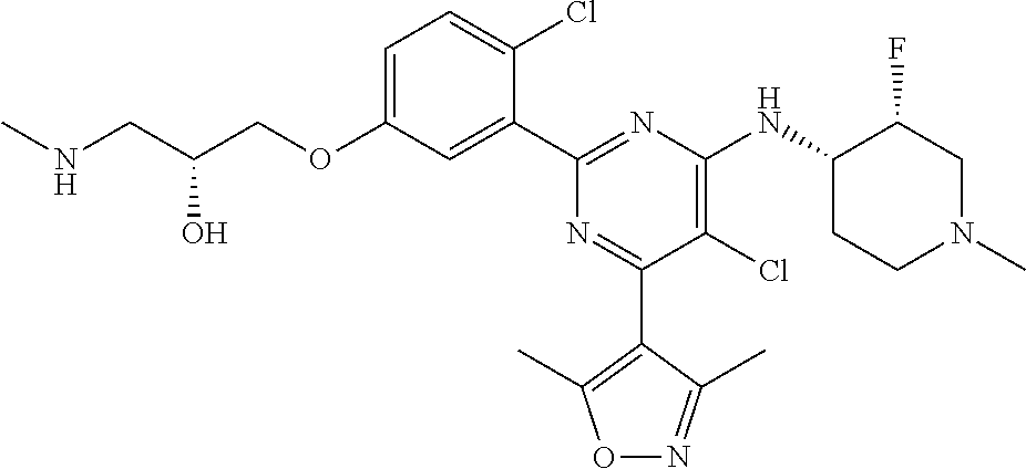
C1=C(OCC(CNC)O)C=C(C2=NC(NC3CCN(C)CC3F)=C(Cl)C(C3=C(C)ON=C3C)=N2)C(Cl)=C1
